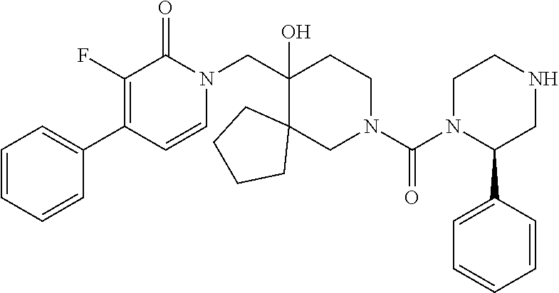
C1(F)=C(C2=CC=CC=C2)C=CN(CC2(O)C3(CN(C(N4C(C5=CC=CC=C5)CNCC4)=O)CC2)CCCC3)C1=O
